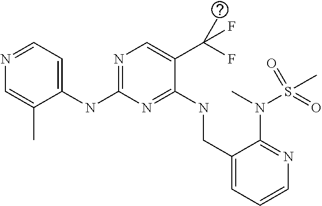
N(C1=NC=C(C(F)(C)F)C(NCC2=CC=CN=C2N(C)S(=O)(C)=O)=N1)C1=CC=NC=C1C
